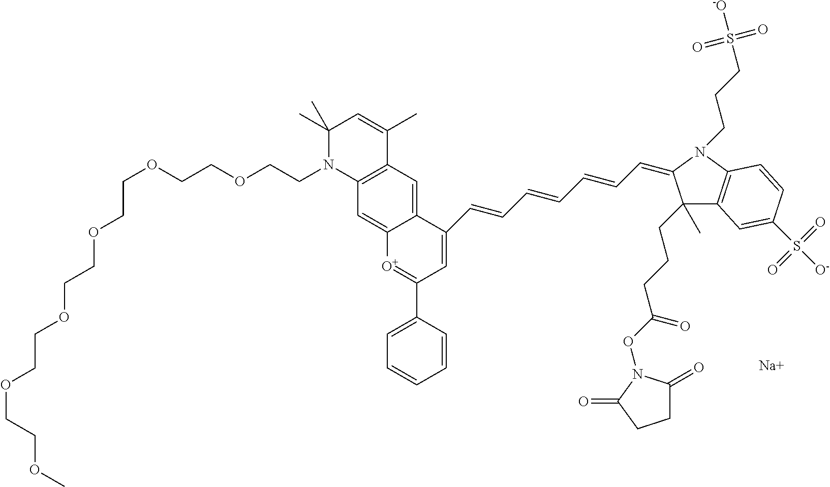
C1=C2C(=CC3=C1N(CCOCCOCCOCCOCCOCCOC)C(C)(C)C=C3C)C(C=CC=CC=CC=C1C(C)(CCCC(ON3C(=O)CCC3=O)=O)C3=C(N1CCCS([-O])(=O)=O)C=CC(S([O-])(=O)=O)=C3)=CC(C1=CC=CC=C1)=[O+]2.[Na]
